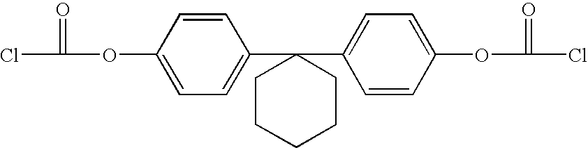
O(C1=CC=C(C2(C3=CC=C(OC(=O)Cl)C=C3)CCCCC2)C=C1)C(Cl)=O
